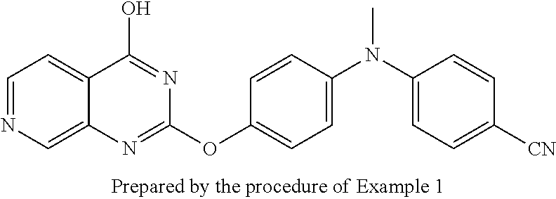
C1=NC=C2C(=C1)C(O)=NC(OC1=CC=C(N(C3=CC=C([CN])C=C3)C)C=C1)=N2
